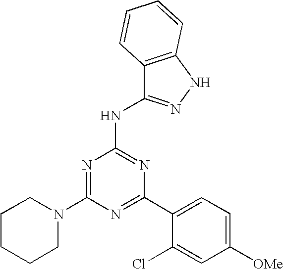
N1=C(C2=CC=C([OMe])C=C2Cl)N=C(NC2=NNC3=C2C=CC=C3)N=C1N1CCCCC1
